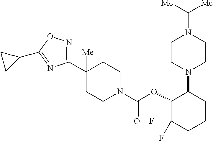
C1(C2([Me])CCN(C(OC3C(F)(F)CCCC3N3CCN(C([Me])[Me])CC3)=O)CC2)=NOC(C2CC2)=N1
